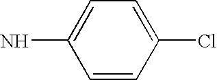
C1=CC(Cl)=CC=C1N
